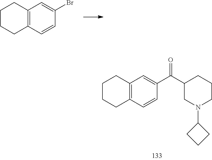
C12=C(C=CC(Br)=C1)CCCC2.C(C1CN(C2CCC2)CCC1)(=O)C1=CC2=C(C=C1)CCCC2
